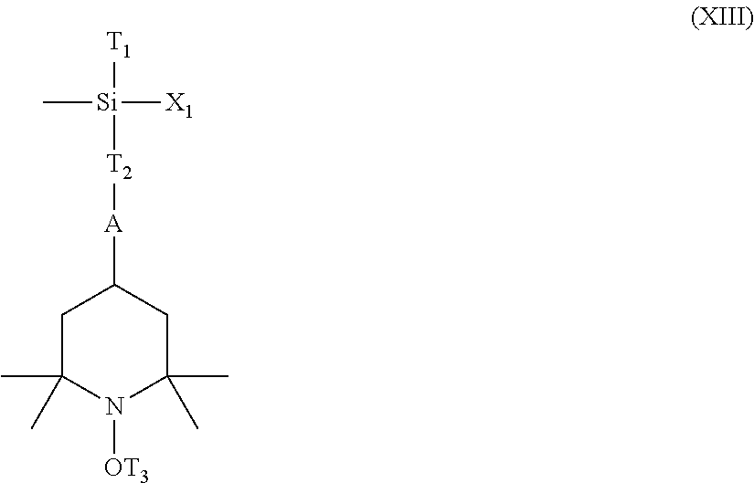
C1C(C)(C)N([OT3])C(C)(C)CC1[A][T2][Si]([T1])(C)[X1]
